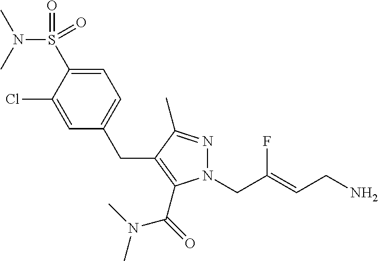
N1(CC(=CCN)F)N=C(C)C(CC2=CC=C(S(=O)(N(C)C)=O)C(Cl)=C2)=C1C(N(C)C)=O
